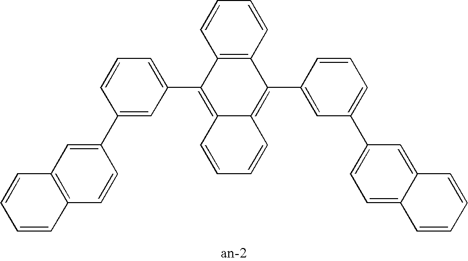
C1(C2=C3C(=C(C4=CC(C5=CC=C6C(=C5)C=CC=C6)=CC=C4)C4=C2C=CC=C4)C=CC=C3)=CC=CC(C2=CC3=C(C=C2)C=CC=C3)=C1
